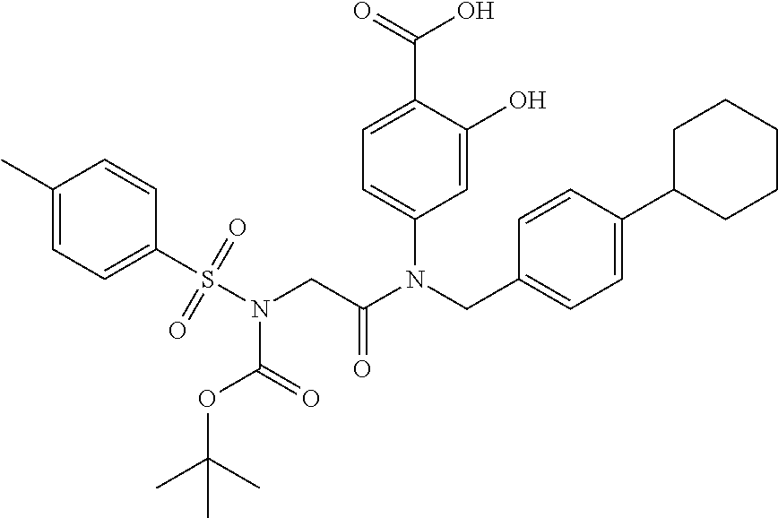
C1=C(O)C(C(=O)O)=CC=C1N(CC1=CC=C(C2CCCCC2)C=C1)C(CN(S(C1=CC=C(C)C=C1)(=O)=O)C(=O)OC(C)(C)C)=O
